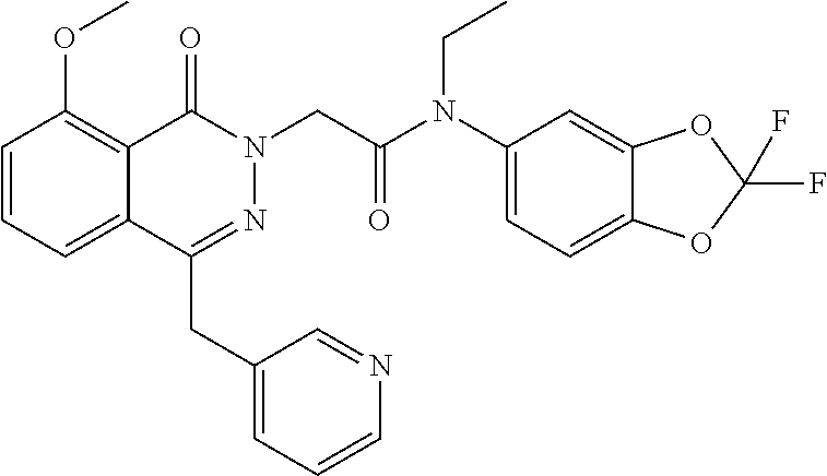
C1=CC=C2C(=C1OC)C(=O)N(CC(N(C1=CC=C3C(=C1)OC(F)(F)O3)CC)=O)N=C2CC1=CC=CN=C1
